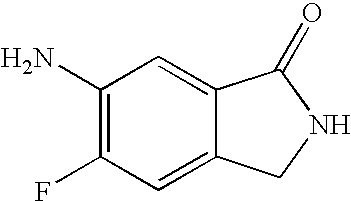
C1(N)=C(F)C=C2C(=C1)C(=O)NC2
